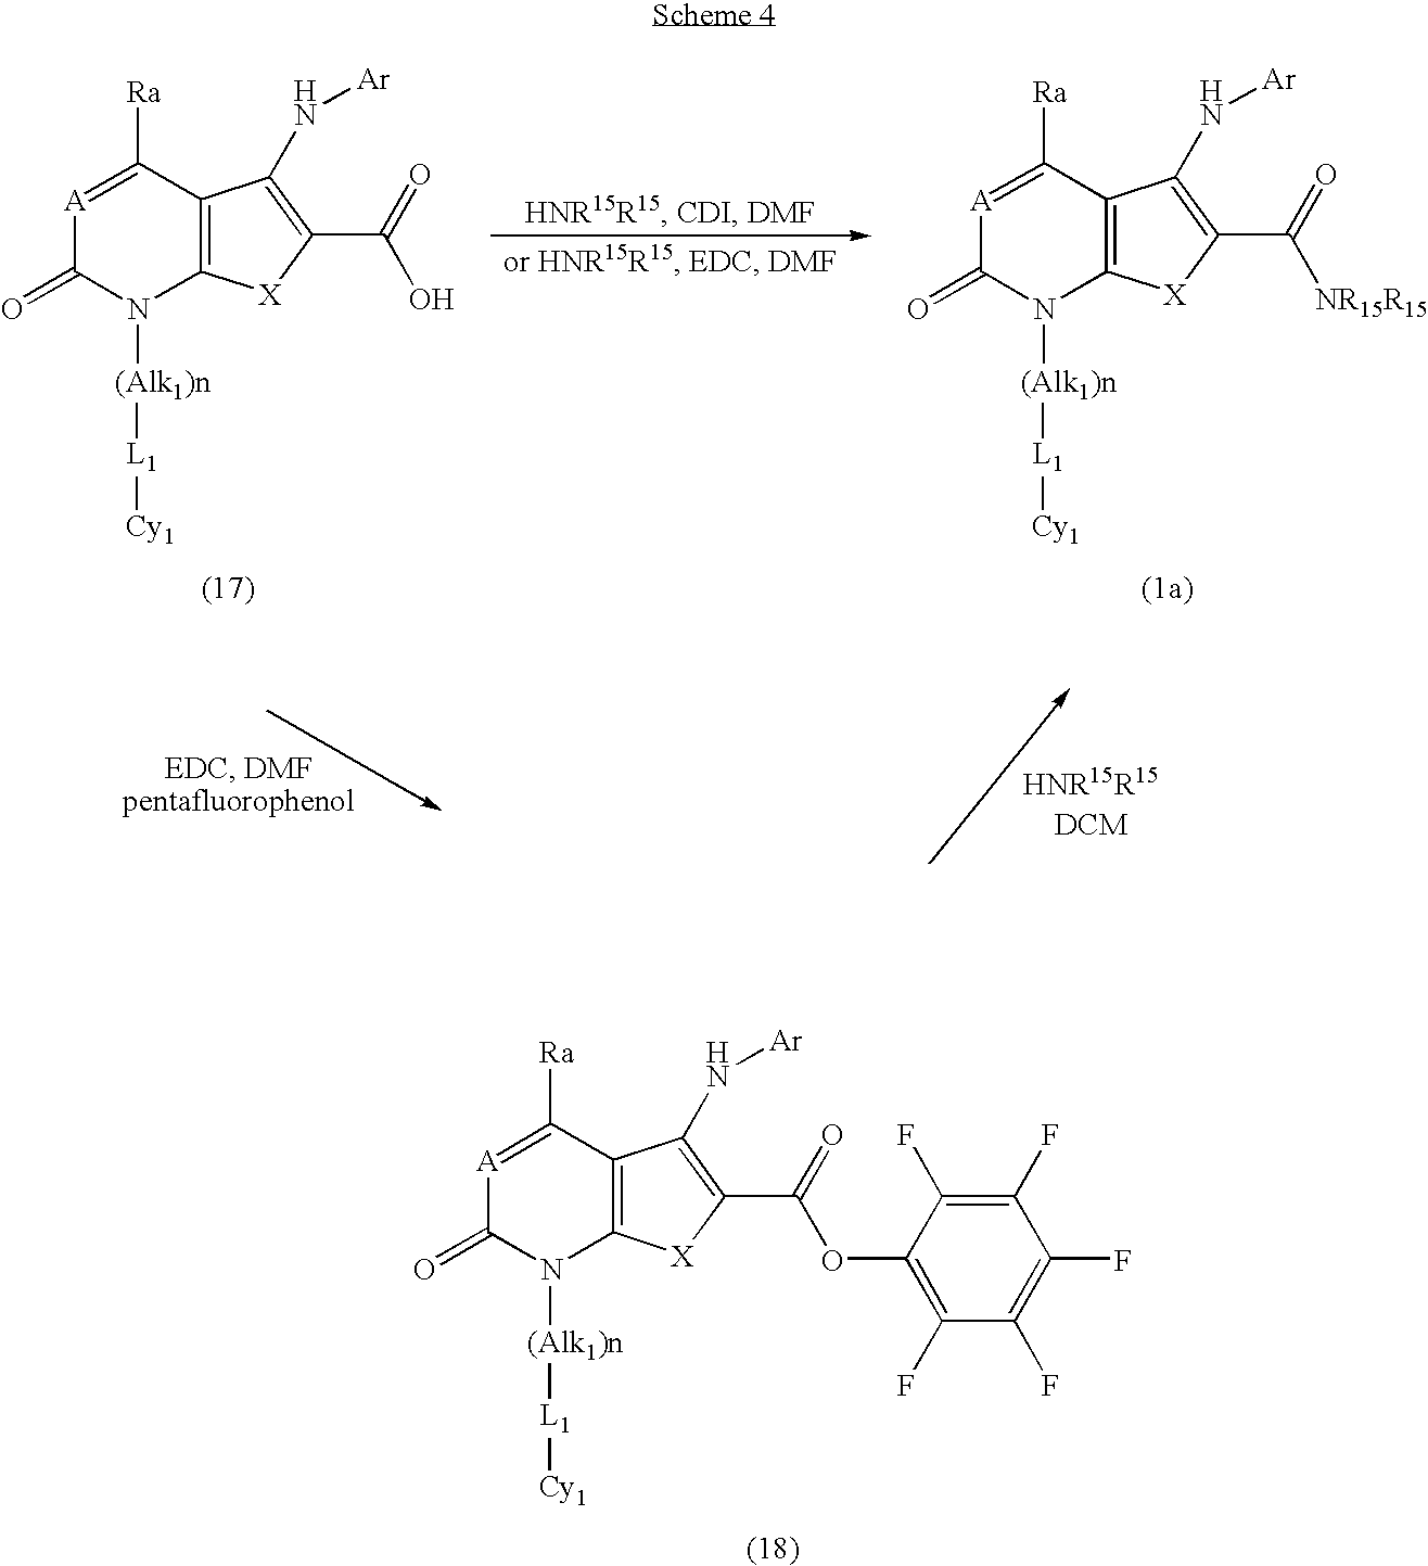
[A]1=C([Ra])C2=C(N([(Alk1)n][L1][Cy1])C1=O)[X]C(C(OC1=C(F)C(F)=C(F)C(F)=C1F)=O)=C2N[Ar].[A]1=C([Ra])C2=C(N([(Alk1)n][L1][Cy1])C1=O)[X]C(C(O)=O)=C2N[Ar].[A]1=C([Ra])C2=C(N([(Alk1)n][L1][Cy1])C1=O)[X]C(C([NR15R15])=O)=C2N[Ar]
